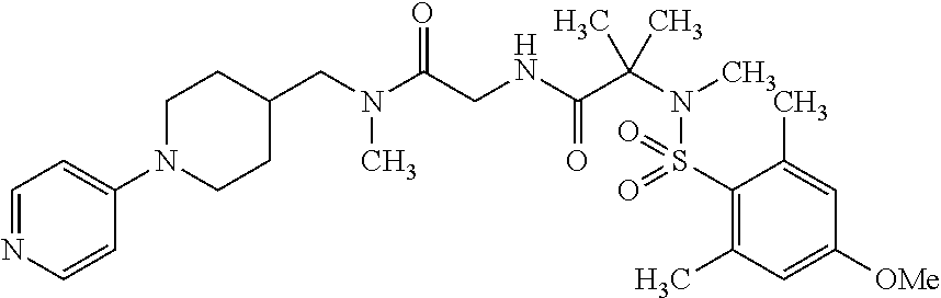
C1(S(N(C(C(NCC(N(CC2CCN(C3=CC=NC=C3)CC2)C)=O)=O)(C)C)C)(=O)=O)=C(C)C=C([OMe])C=C1C
